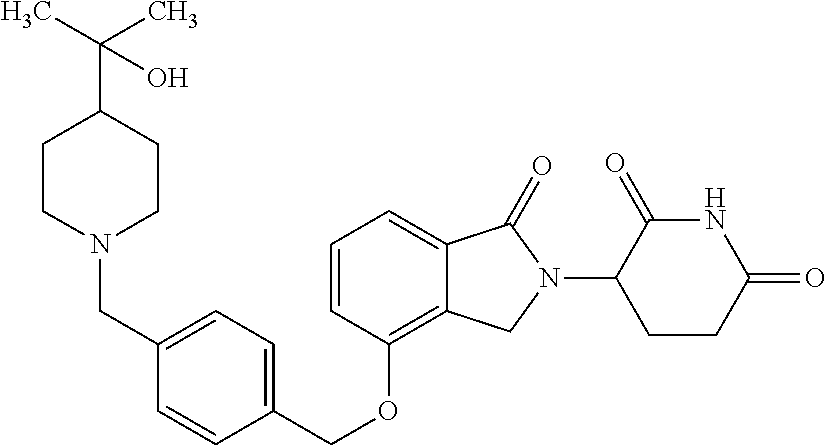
C(OC1=C2C(=CC=C1)C(=O)N(C1C(=O)NC(=O)CC1)C2)C1=CC=C(CN2CCC(C(C)(C)O)CC2)C=C1
